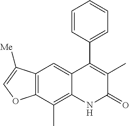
C12=C(C(C)=C3C(=C1)C(C1=CC=CC=C1)=C(C)C(=O)N3)OC=C2[Me]
